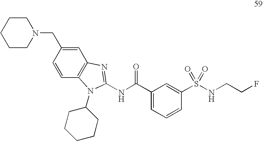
C1=CC(CN2CCCCC2)=CC2=C1N(C1CCCCC1)C(NC(C1=CC=CC(S(NCCF)(=O)=O)=C1)=O)=N2
